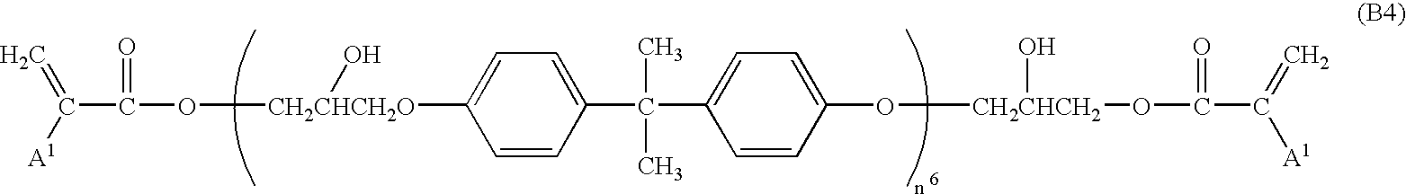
C(C(O[CH2CHCH2O](C1=CC=C(C(C2=CC=C(O[CH2CHCH2](OC(C(=C)[A1])=O)O)C=C2)(C)C)C=C1)O)=O)([A1])=C
